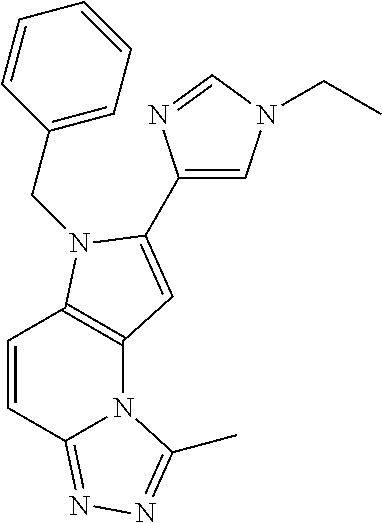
C1=CC2=NN=C(C)N2C2=C1N(CC1=CC=CC=C1)C(C1=CN(CC)C=N1)=C2
